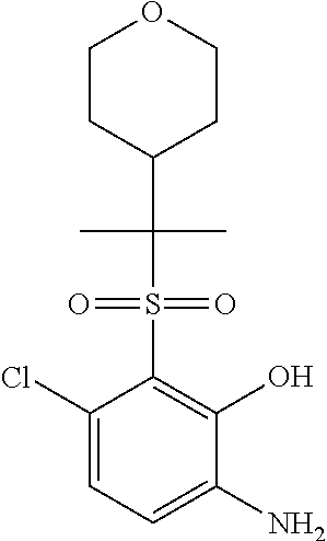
CC(S(C1=C(O)C(N)=CC=C1Cl)(=O)=O)(C)C1CCOCC1
